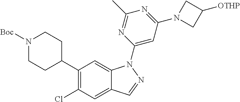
C1(C2CCN([Boc])CC2)=C(Cl)C=C2C(=C1)N(C1=CC(N3CC([OTHP])C3)=NC(C)=N1)N=C2
